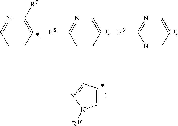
C1=CC=NN1[R10].C1=CC=NC([R9])=N1.C1([R7])=CC=CC=N1.C1=CC=CC([R8])=N1
